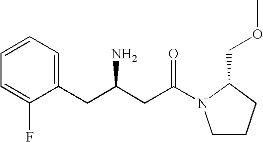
C1=CC=C(CC(CC(=O)N2CCCC2COC)N)C(F)=C1
